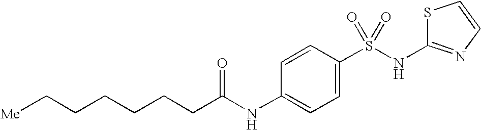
C(NC1=CC=C(S(NC2=NC=CS2)(=O)=O)C=C1)(=O)CCCCCC[Me]
